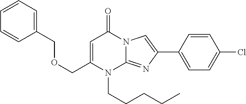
C1(COCC2=CC=CC=C2)=CC(=O)N2C(=NC(C3=CC=C(Cl)C=C3)=C2)N1CCCCC
